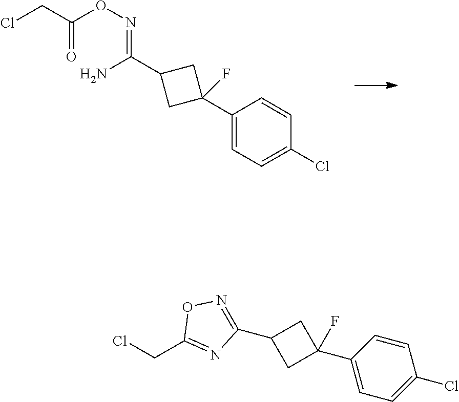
C(C1CC(C2=CC=C(Cl)C=C2)(F)C1)(N)=NOC(CCl)=O.C1(C2=NOC(CCl)=N2)CC(C2=CC=C(Cl)C=C2)(F)C1
